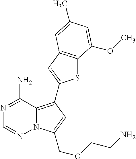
C12=C(C3=CC4=C(S3)C(OC)=CC(C)=C4)C=C(COCCN)N1N=CN=C2N
